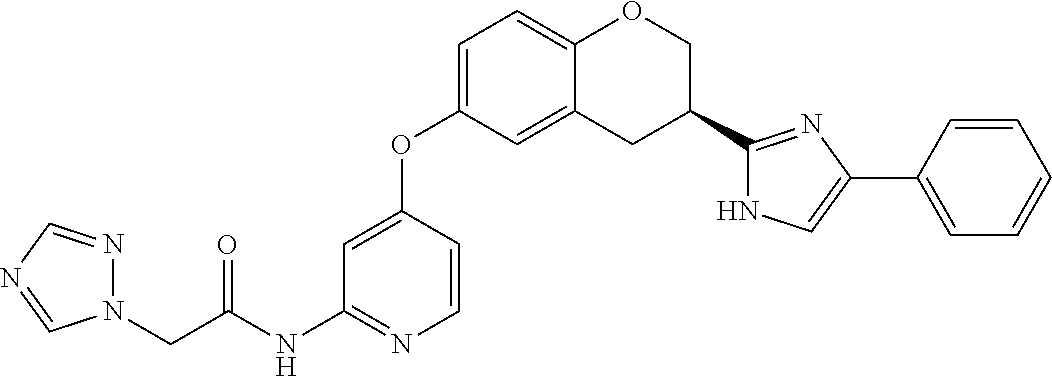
O=C(NC1=NC=CC(OC2=CC=C3C(=C2)CC(C2=NC(C4=CC=CC=C4)=CN2)CO3)=C1)CN1N=CN=C1
